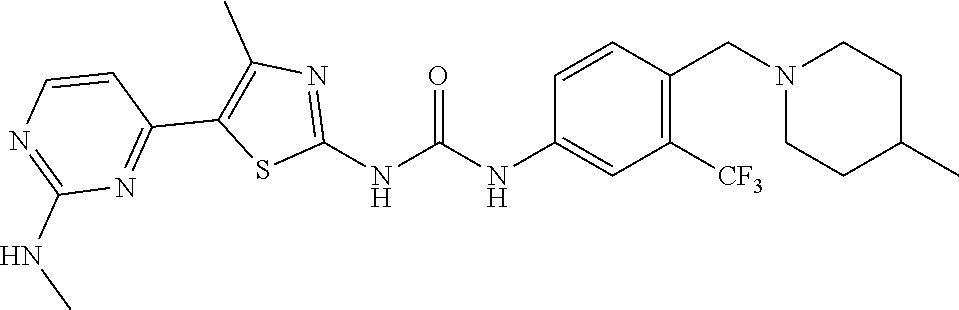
C1([CF3])=C(CN2CCC(C)CC2)C=CC(NC(NC2=NC(C)=C(C3=NC(NC)=NC=C3)S2)=O)=C1
